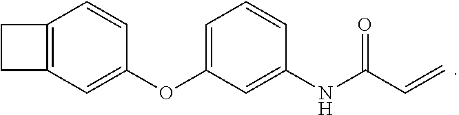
C1=C(OC2=CC3=C(C=C2)CC3)C=C(NC(C=C)=O)C=C1
